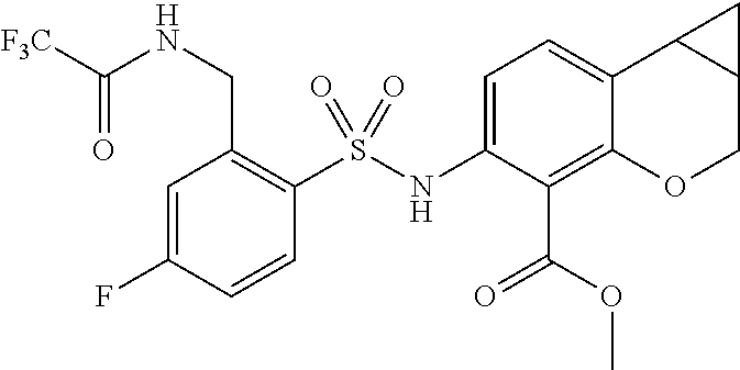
C1=C(NS(C2=C(CNC(=O)[F3C])C=C(F)C=C2)(=O)=O)C(C(OC)=O)=C2C(=C1)C1C(CO2)C1
